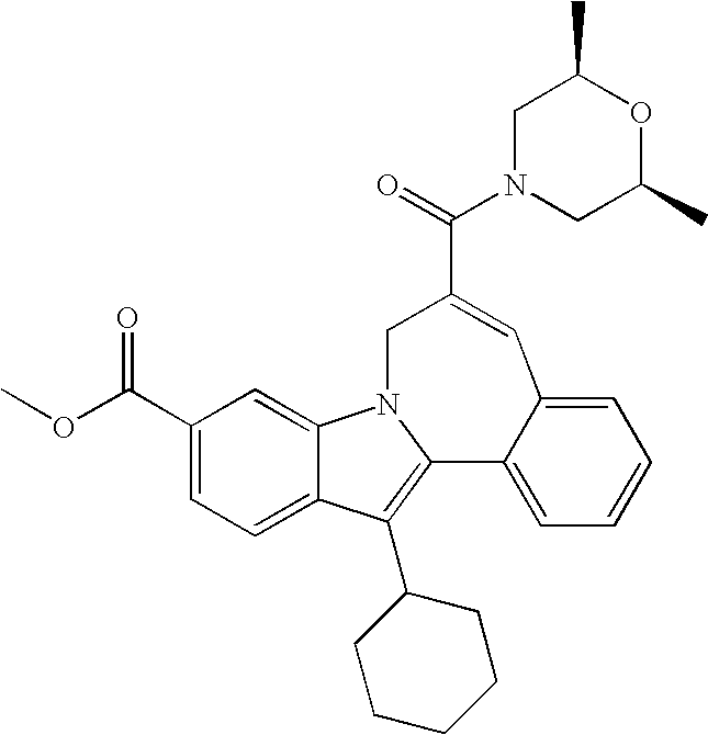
N1(C(=O)C2=CC3=CC=CC=C3C3=C(C4CCCCC4)C4=CC=C(C(=O)OC)C=C4N3C2)CC(C)OC(C)C1
